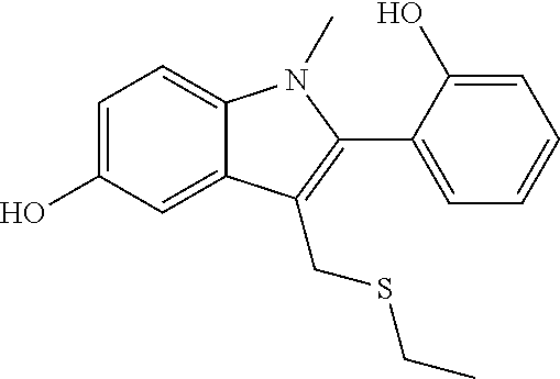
C1=C(O)C=C2C(=C1)N(C)C(C1=CC=CC=C1O)=C2CSCC
